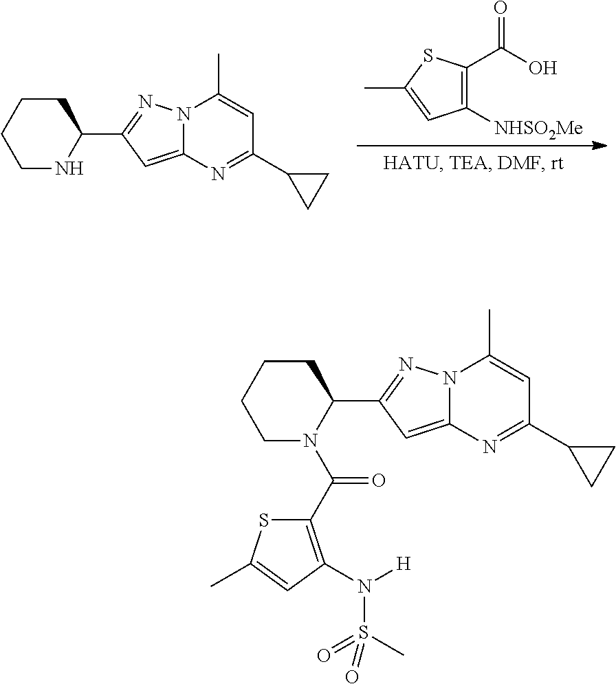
C1CCCNC1C1=NN2C(=C1)N=C(C1CC1)C=C2C.CC1=CC([NHSO2Me])=C(C(O)=O)S1.C1CCCN(C(C2=C(N([H])S(C)(=O)=O)C=C(C)S2)=O)C1C1=NN2C(=C1)N=C(C1CC1)C=C2C
